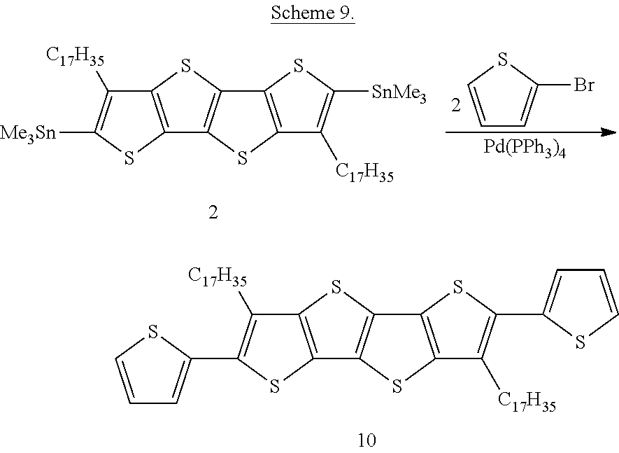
C1=CSC(Br)=C1.[Pd(PPh3)4].C12=C(SC([Me3Sn])=C1[C17H35])C1=C(S2)C2=C(S1)C([C17H35])=C([SnMe3])S2.C12=C(SC(C3=CC=CS3)=C1[C17H35])C1=C(S2)C2=C(S1)C([C17H35])=C(C1=CC=CS1)S2
